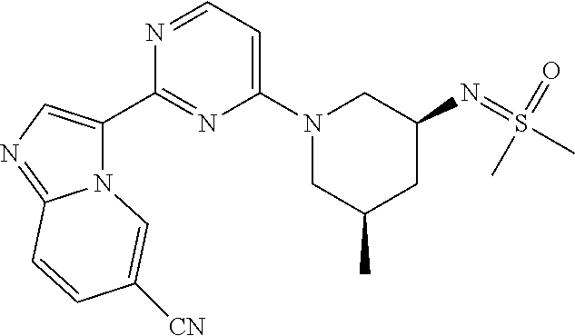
N(C1CN(C2=CC=NC(C3=CN=C4N3C=C([CN])C=C4)=N2)CC(C)C1)=S(C)(=O)C
